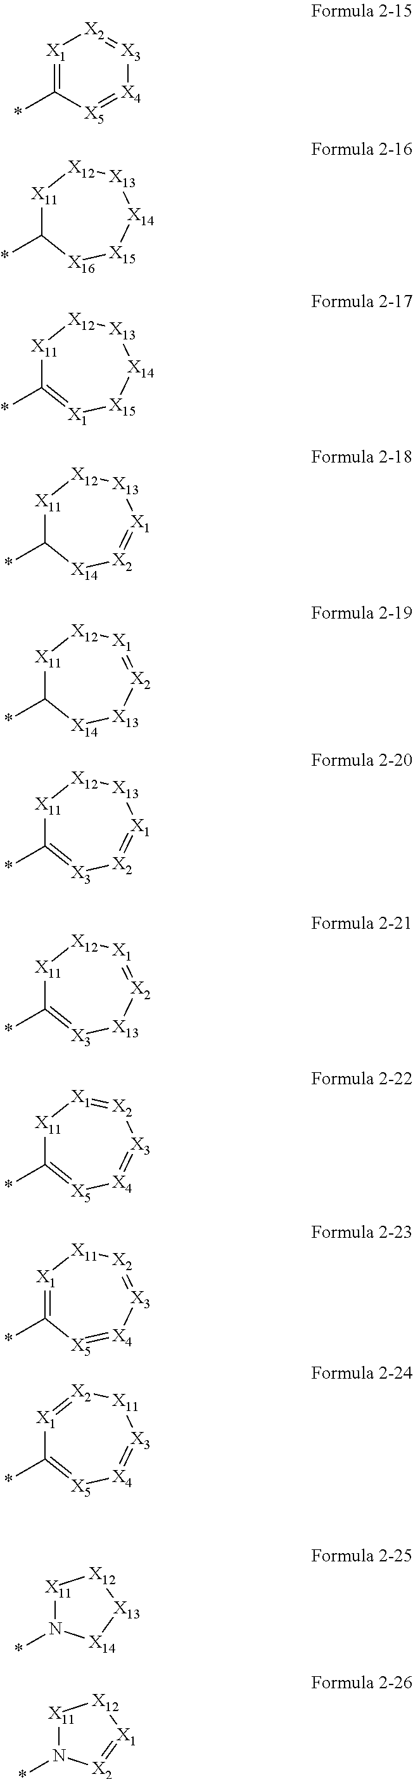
[X1]1=C(*)[X5]=[X4][X3]=[X2]1.[X11]1C(*)[X16][X15][X14][X13][X12]1.[X11]1C(*)=[X1][X15][X14][X13][X12]1.[X11]1C(*)[X14][X2]=[X1][X13][X12]1.[X11]1C(*)[X14][X13][X2]=[X1][X12]1.[X11]1C(*)=[X3][X2]=[X1][X13][X12]1.[X11]1C(*)=[X3][X13][X2]=[X1][X12]1.[X11]1C(*)=[X5][X4]=[X3][X2]=[X1]1.[X1]1=C(*)[X5]=[X4][X3]=[X2][X11]1.[X1]1=[X2][X11][X3]=[X4][X5]=C1*.[X11]1N(*)[X14][X13][X12]1.[X11]1N(*)[X2]=[X1][X12]1
